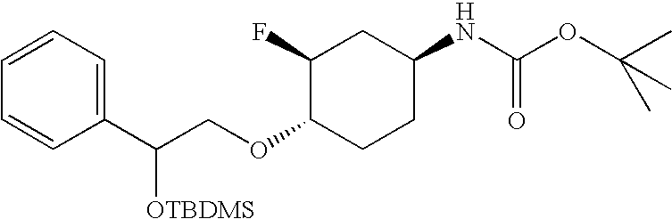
C1(C(COC2CCC(NC(OC(C)(C)C)=O)CC2F)[OTBDMS])=CC=CC=C1
